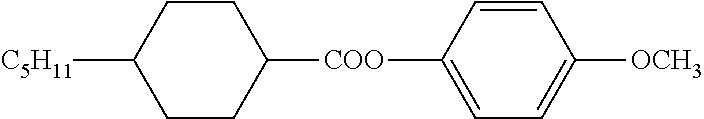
[C5H11]C1CCC([COO]C2=CC=C([OCH3])C=C2)CC1
